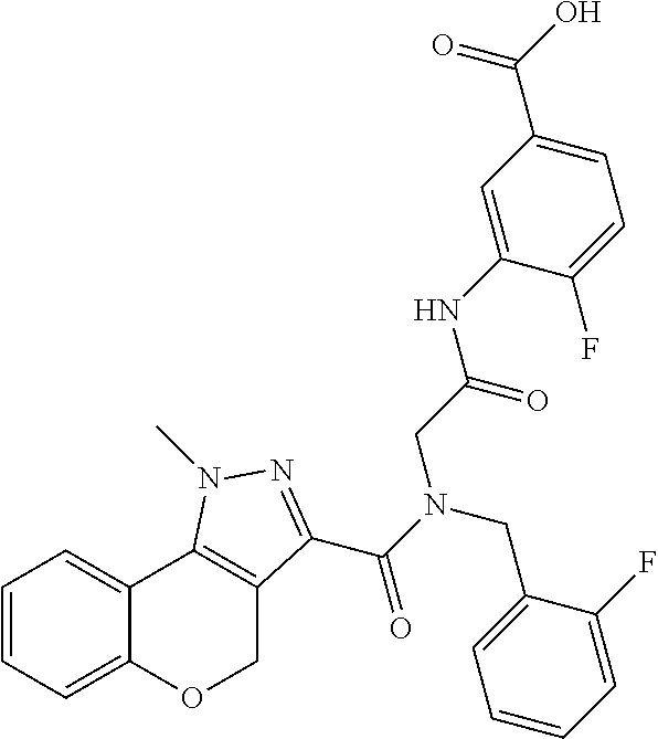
C1=CC=C2C(=C1)C1=C(CO2)C(C(N(CC2=CC=CC=C2F)CC(=O)NC2=CC(C(O)=O)=CC=C2F)=O)=NN1C
